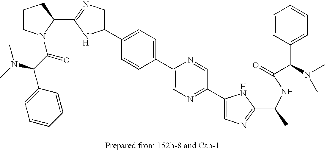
C1(C2=CC=C(C3=CN=C(C4=CN=C(C(C)NC(=O)C(N(C)C)C5=CC=CC=C5)N4)C=N3)C=C2)=CN=C(C2N(C(C(C3=CC=CC=C3)N(C)C)=O)CCC2)N1
